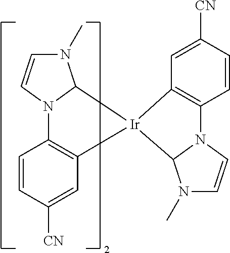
C12=C([Ir]3(C4=C(C=CC([CN])=C4)N4C3N(C)C=C4)C3N1C=CN3C)C=C([CN])C=C2
